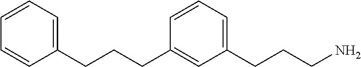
C1=CC=C(CCCC2=CC(CCCN)=CC=C2)C=C1
